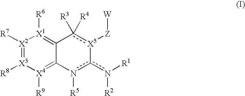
[X2]1([R7])=[X3]([R8])[X4]([R9])=C2C(=[X1]1[R6])c([R3])([R4])[X5]([Z][W])-c(n([R1])[R2])n2[R5]
